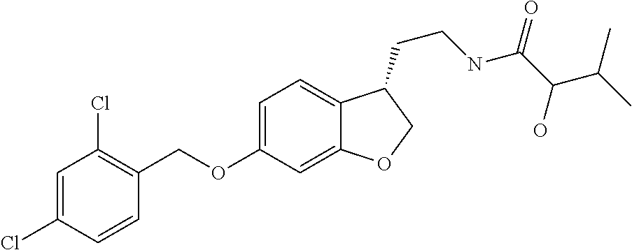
C1=C(Cl)C=CC(COC2=CC=C3C(=C2)OCC3CCNC(C(O)C(C)C)=O)=C1Cl
